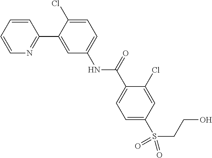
C1=CC=CN=C1C1=CC(NC(C2=CC=C(S(=O)(=O)CCO)C=C2Cl)=O)=CC=C1Cl
